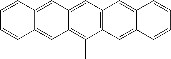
C1(C)=C2C(=CC3=C1C=C1C(=C3)C=CC=C1)C=C1C(=C2)C=CC=C1
